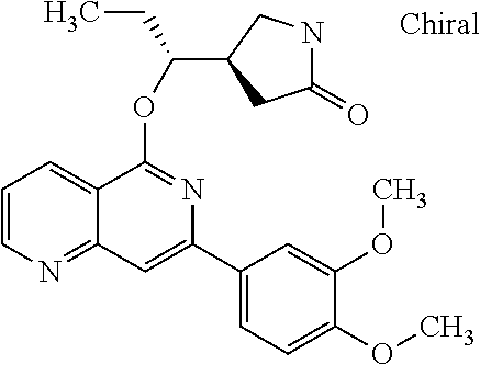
O(C1=NC(C2=CC=C(OC)C(OC)=C2)=CC2=NC=CC=C12)C(CC)C1CC(=O)NC1
